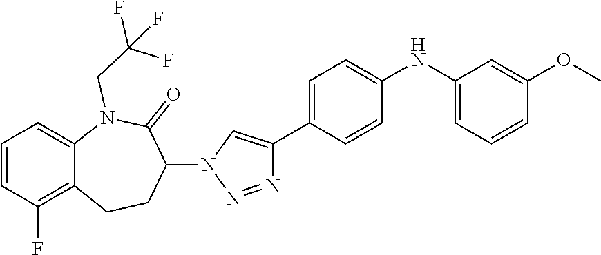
C1=CC(F)=C2C(=C1)N(CC(F)(F)F)C(=O)C(N1C=C(C3=CC=C(NC4=CC=CC(OC)=C4)C=C3)N=N1)CC2
